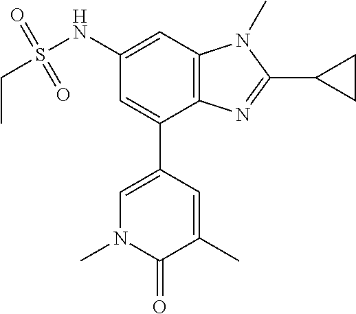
C1(NS(CC)(=O)=O)=CC2=C(C(C3=CN(C)C(=O)C(C)=C3)=C1)N=C(C1CC1)N2C
